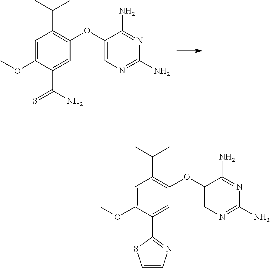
C(C1=C(OC2=CN=C(N)N=C2N)C=C(C(N)=S)C(OC)=C1)(C)C.C(C1=C(OC2=CN=C(N)N=C2N)C=C(C2=NC=CS2)C(OC)=C1)(C)C
